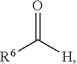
[R6]C([H])=O
